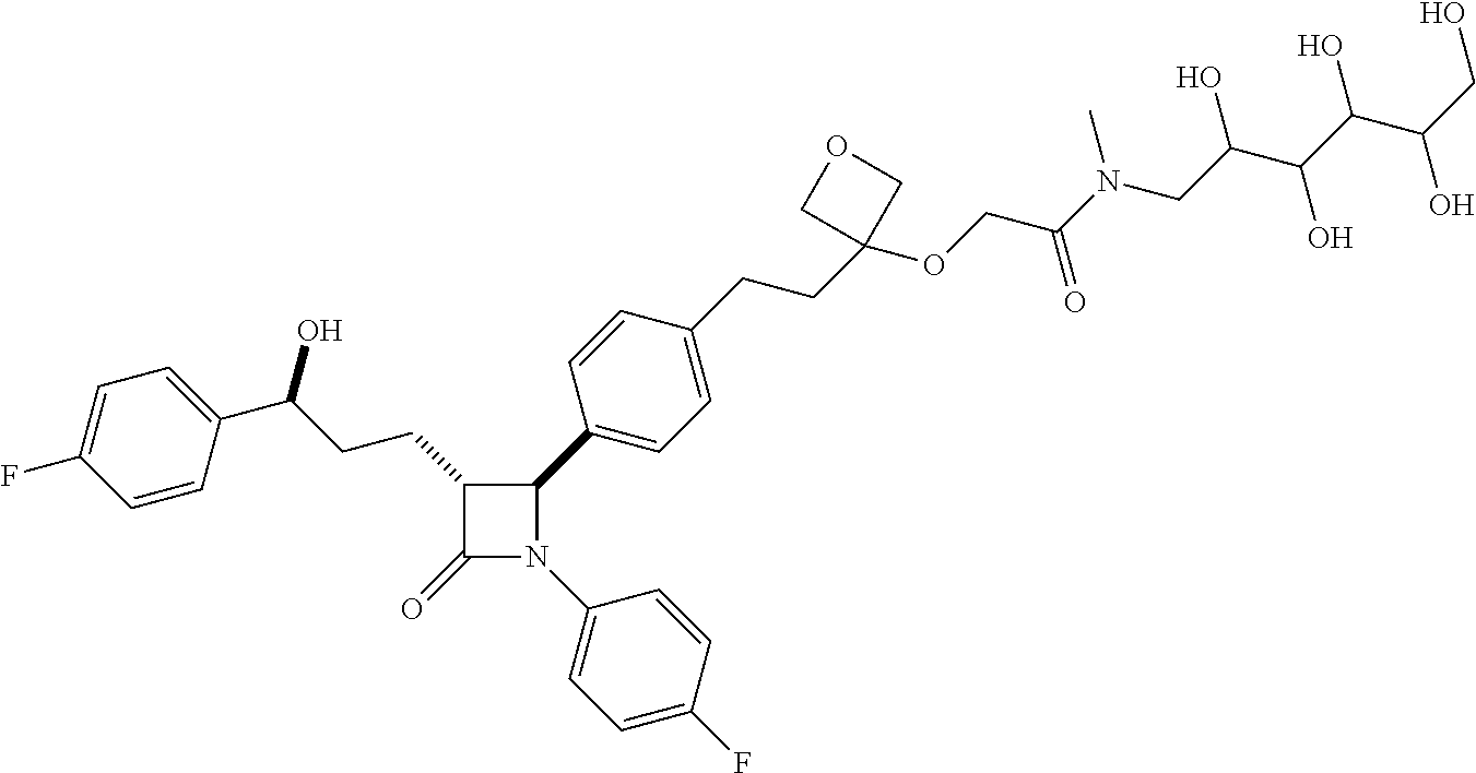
C1(=O)N(C2=CC=C(F)C=C2)C(C2=CC=C(CCC3(OCC(N(CC(C(C(C(CO)O)O)O)O)C)=O)COC3)C=C2)C1CCC(O)C1=CC=C(F)C=C1
